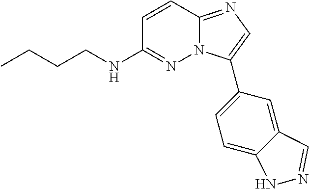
C1=CC2=NC=C(C3=CC=C4C(=C3)C=NN4)N2N=C1NCCCC
